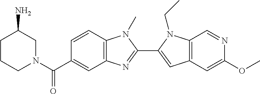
C1=CC2=C(C=C1C(N1CC(N)CCC1)=O)N=C(C1=CC3=C(N1CC)C=NC(OC)=C3)N2C
